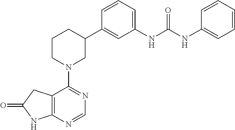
C12=C(N=CN=C1N1CC(C3=CC(NC(NC4=CC=CC=C4)=O)=CC=C3)CCC1)NC(=O)C2
